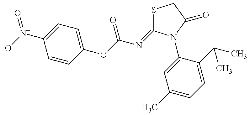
C1=CC(OC(N=C2SCC(=O)N2C2=CC(C)=CC=C2C(C)C)=O)=CC=C1[N+]([-O])=O
